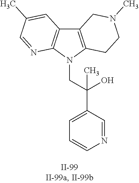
C12=C(N(CC(O)(C3=CC=CN=C3)C)C3=C1C=C(C)C=N3)CCN(C)C2
